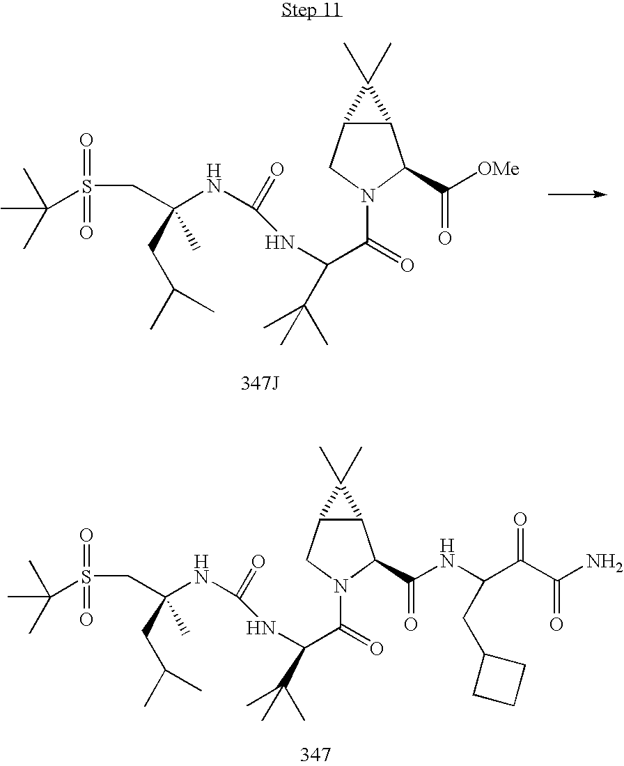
C12C(CN(C(=O)C(NC(NC(CS(=O)(=O)C(C)(C)C)(CC(C)C)C)=O)C(C)(C)C)C1C([OMe])=O)C2(C)C.C12C(CN(C(=O)C(NC(NC(CS(=O)(=O)C(C)(C)C)(CC(C)C)C)=O)C(C)(C)C)C1C(NC(C(C(N)=O)=O)CC1CCC1)=O)C2(C)C
